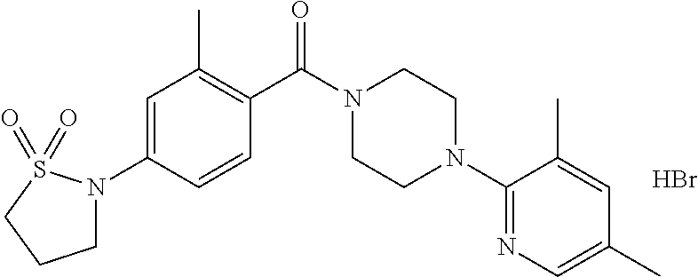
C1=C(N2CCCS2(=O)=O)C=CC(C(N2CCN(C3=NC=C(C)C=C3C)CC2)=O)=C1C.Br
